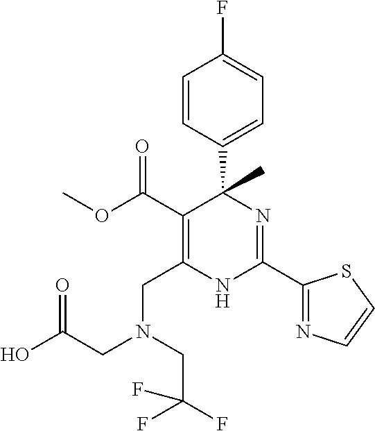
C(C1=C(C(=O)OC)C(C2=CC=C(F)C=C2)(C)N=C(C2=NC=CS2)N1)N(CC(O)=O)CC(F)(F)F
